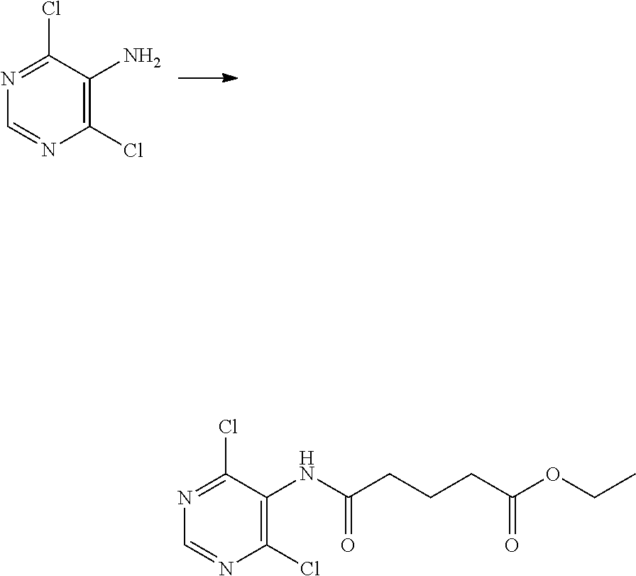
C1(Cl)=C(N)C(Cl)=NC=N1.C1(Cl)=C(NC(CCCC(OCC)=O)=O)C(Cl)=NC=N1
